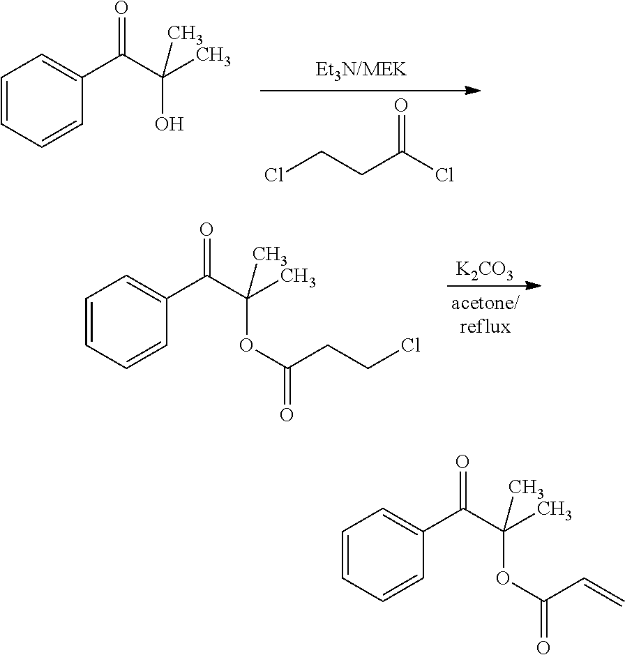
C1=CC=CC(C(C(C)(O)C)=O)=C1.ClCCC(Cl)=O.C1=CC=CC(C(C(C)(OC(=O)CCCl)C)=O)=C1.[K2CO3].C1=CC=CC(C(C(C)(OC(=O)C=C)C)=O)=C1
